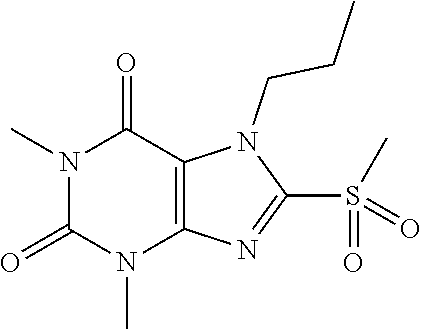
N1(C)C(=O)N(C)C2=C(C1=O)N(CCC)C(S(=O)(C)=O)=N2
